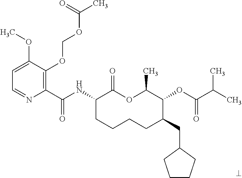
C1(C(NC2CCCCC(CC3CCCC3)C(OC(=O)C(C)C)C(C)OC2=O)=O)=C(OCOC(C)=O)C(OC)=CC=N1
